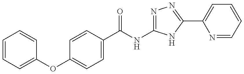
C1=CC=C(OC2=CC=C(C(=O)NC3=NN=C(C4=CC=CC=N4)N3)C=C2)C=C1
